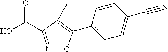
N1=C(C(O)=O)C(C)=C(C2=CC=C(C#N)C=C2)O1
